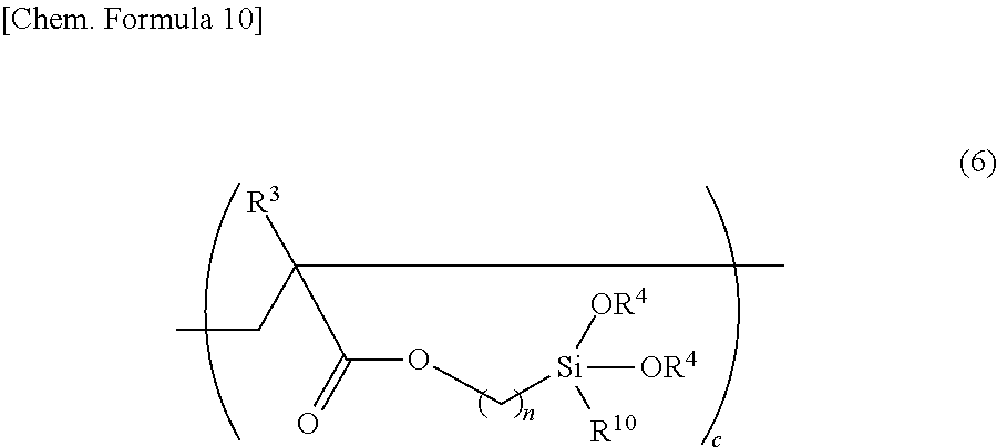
CCC(C)([R3])C(=O)OC[Si]([OR4])([OR4])[R10]
